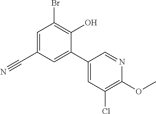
BrC1=C(O)C(C2=CC(Cl)=C(OC)N=C2)=CC(C#N)=C1
